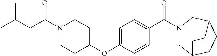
C(C(N1CCC(OC2=CC=C(C(=O)N3CC4CCC(C3)CC4)C=C2)CC1)=O)C(C)C
